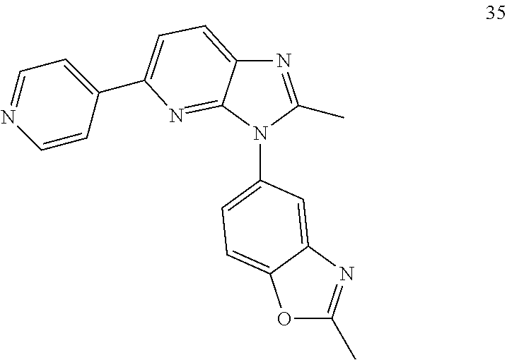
O1C(C)=NC2=CC(N3C(C)=NC4=CC=C(C5=CC=NC=C5)N=C34)=CC=C12
